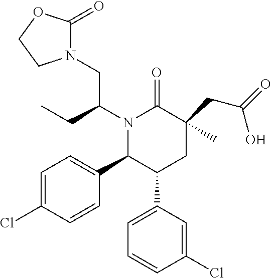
C1=C(Cl)C=CC(C2C(C3=CC=CC(Cl)=C3)CC(CC(=O)O)(C)C(=O)N2C(CN2C(=O)OCC2)CC)=C1
